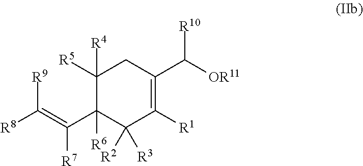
C1([R5])([R4])C(C(=C([R9])[R8])[R7])([R6])C([R2])([R3])C([R1])=C(C([OR11])[R10])C1
